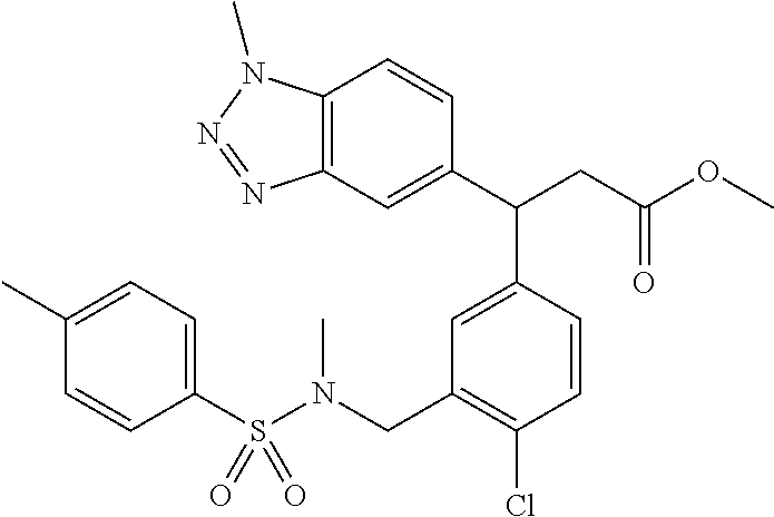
C12=C(C=C(C(CC(=O)OC)C3=CC(CN(S(C4=CC=C(C)C=C4)(=O)=O)C)=C(Cl)C=C3)C=C1)N=NN2C
